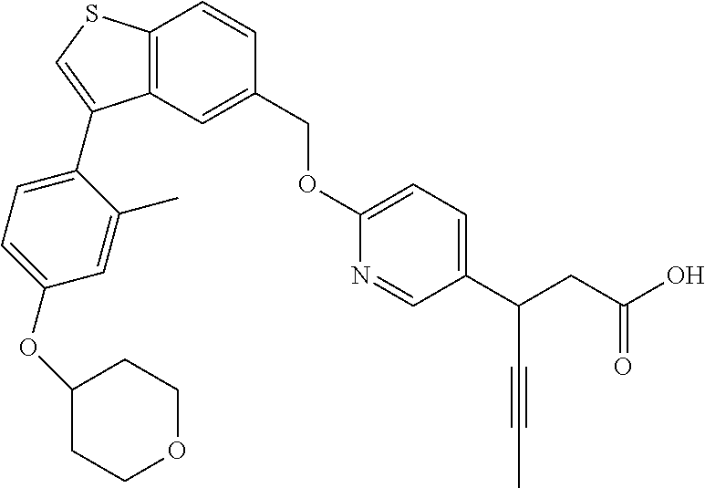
C12=C(SC=C1C1=CC=C(OC3CCOCC3)C=C1C)C=CC(COC1=CC=C(C(CC(O)=O)C#CC)C=N1)=C2
